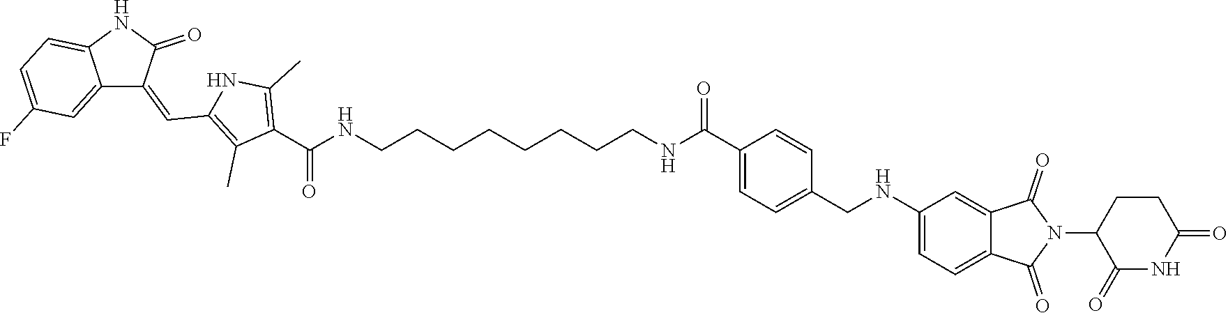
C12=CC(F)=CC=C1NC(=O)C2=CC1=C(C)C(C(NCCCCCCCCNC(C2=CC=C(CNC3=CC=C4C(=C3)C(=O)N(C3C(=O)NC(=O)CC3)C4=O)C=C2)=O)=O)=C(C)N1
